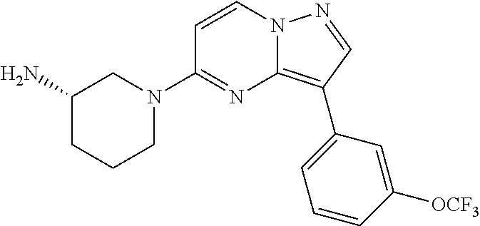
N1(C2=NC3=C(C4=CC=CC([OCF3])=C4)C=NN3C=C2)CCCC(N)C1
